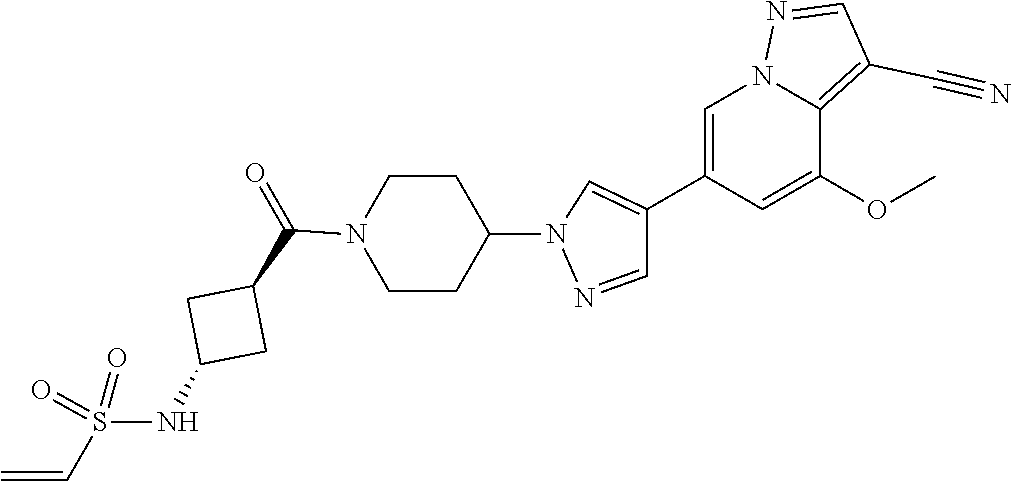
O=S(C=C)(=O)NC1CC(C(=O)N2CCC(N3C=C(C4=CN5N=CC(C#N)=C5C(OC)=C4)C=N3)CC2)C1
